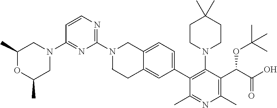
C1(N2CC(C)OC(C)C2)=NC(N2CCC3=CC(C4=C(N5CCC(C)(C)CC5)C(C(C(=O)O)OC(C)(C)C)=C(C)N=C4C)=CC=C3C2)=NC=C1
